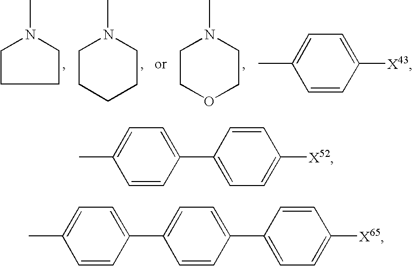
C1CN(C)CC1.N1(C)CCCCC1.N1(C)CCOCC1.C1=CC([X43])=CC=C1C.C1=C(C2=CC=C(C)C=C2)C=CC([X52])=C1.C1=C(C2=CC=C(C3=CC=C(C)C=C3)C=C2)C=CC([X65])=C1
